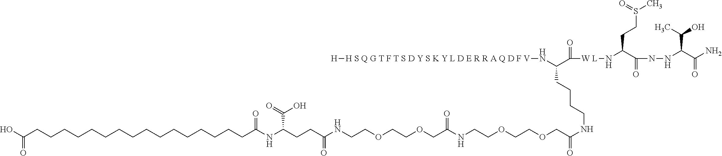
C(NC(COCCOCCNC(COCCOCCNC(CCC(NC(CCCCCCCCCCCCCCCCC(O)=O)=O)C(O)=O)=O)=O)=O)CCCC(N[H S Q G T F T S D Y S K Y L D E R R A Q D F V][H])C([W L]NC(C(NNC(C(N)=O)C(C)O)=O)CCS(C)=O)=O
